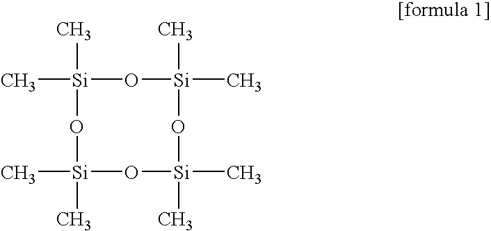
C[Si]1(C)O[Si](C)(C)O[Si](C)(C)O[Si](C)(C)O1
